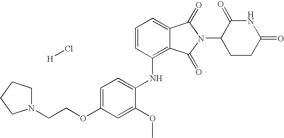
[H]Cl.N(C1=C2C(=CC=C1)C(=O)N(C1CCC(=O)NC1=O)C2=O)C1=CC=C(OCCN2CCCC2)C=C1OC
